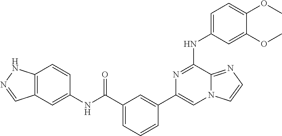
C1=C(NC2=NC(C3=CC(C(NC4=CC5=C(C=C4)NN=C5)=O)=CC=C3)=CN3C2=NC=C3)C=C(OC)C(OC)=C1
